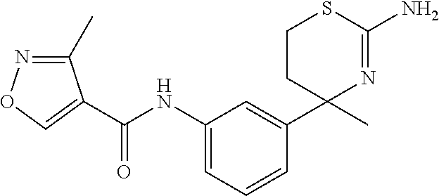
C1(C)(C2=CC(NC(=O)C3=CON=C3C)=CC=C2)N=C(N)SCC1
